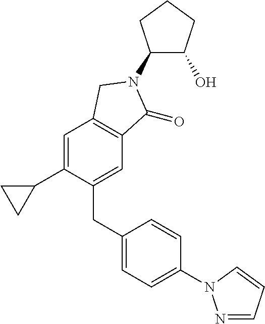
C1(N2C(=O)C3=C(C=C(C4CC4)C(CC4=CC=C(N5N=CC=C5)C=C4)=C3)C2)C(O)CCC1
